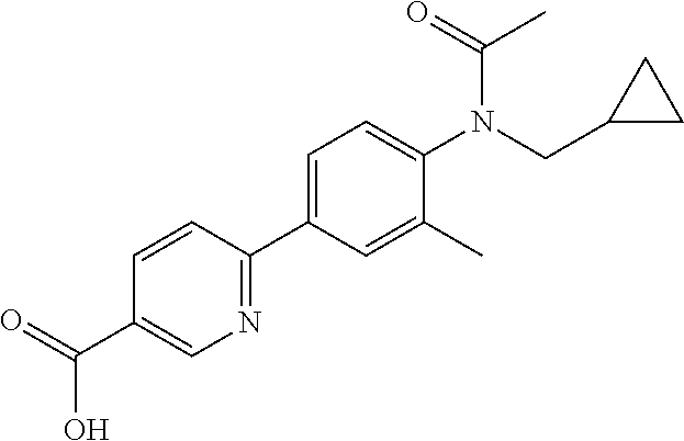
C(C1=CN=C(C2=CC=C(N(CC3CC3)C(C)=O)C(C)=C2)C=C1)(O)=O
